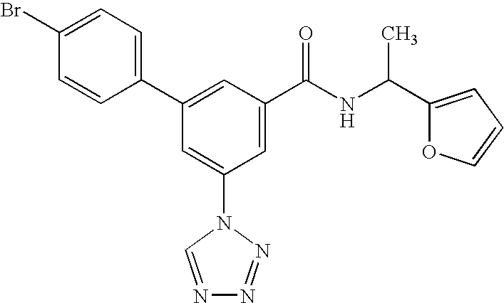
C1(C2=CC(C(NC(C3=CC=CO3)C)=O)=CC(N3C=NN=N3)=C2)=CC=C(Br)C=C1
